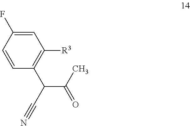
C1=C(F)C=CC(C(C(C)=O)C#N)=C1[R3]
